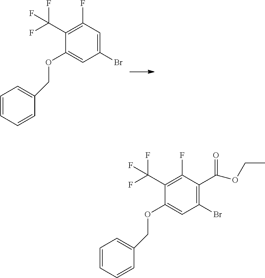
C1=CC=CC(COC2=CC(Br)=CC(F)=C2C(F)(F)F)=C1.C1=CC=CC(COC2=CC(Br)=C(C(OCC)=O)C(F)=C2C(F)(F)F)=C1
